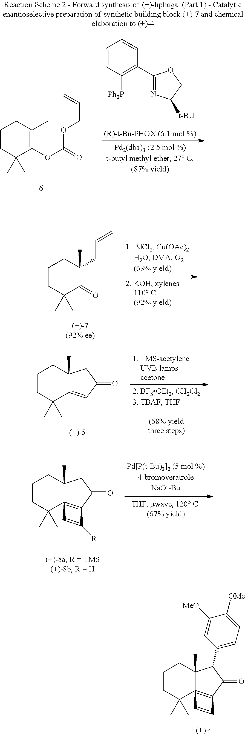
C1CC(C)(C)C(=O)C(CC=C)(C)C1.C1CC(C)(C)C23=C(C(=O)CC2(C)C1)C([R])=C3.C1CC(C)(C)C23=C(C(=O)C(C4=CC=C([OMe])C([MeO])=C4)C2(C)C1)C=C3.C1CC(C)(C)C(OC(=O)OCC=C)=C(C)C1.C1=CC([Ph2P])=C(C2=NC([t-BU])CO2)C=C1.C1CC(C)(C)C2=CC(=O)CC2(C)C1
